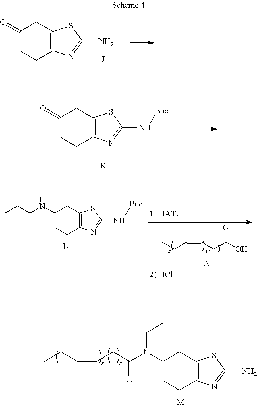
C1(=O)CCC2=C(C1)SC(N)=N2.C1(=O)CCC2=C(C1)SC(N[Boc])=N2.[K].C1(NCCC)CCC2=C(C1)SC(N[Boc])=N2.[L].[A].C(=CCC(O)=O)CC.C1(N(C(CC=CCC)=O)CCC)CCC2=C(C1)SC(N)=N2.[M]
